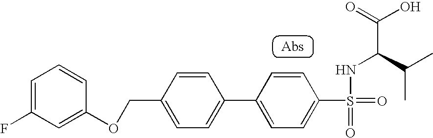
C1=C(F)C=C(OCC2=CC=C(C3=CC=C(S(=O)(=O)NC(C(C)C)C(O)=O)C=C3)C=C2)C=C1
